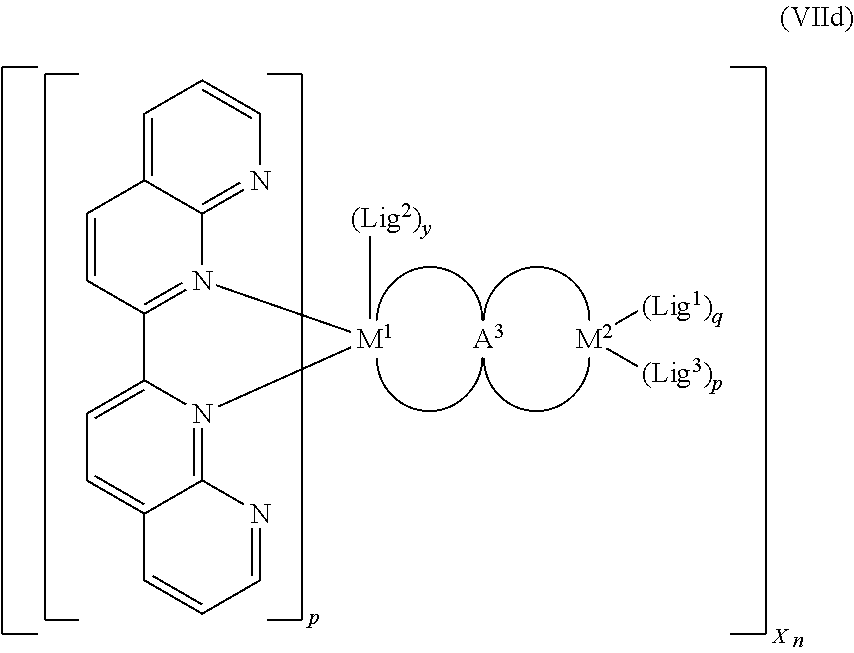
[A3].[M2]([(Lig1)q])[(Lig3)p].[M1]1([(Lig2)y])N2=C(C=CC3=CC=CN=C32)C2=CC=C3C(=N12)N=CC=C3
